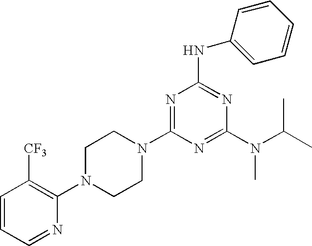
C1=CC=NC(N2CCN(C3=NC(NC4=CC=CC=C4)=NC(N(C(C)C)C)=N3)CC2)=C1[CF3]
